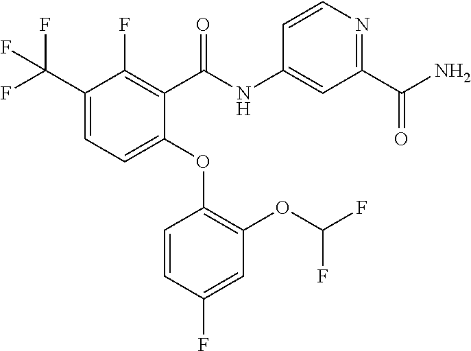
C1(C(F)(F)F)=CC=C(OC2=C(OC(F)F)C=C(F)C=C2)C(C(NC2=CC(C(N)=O)=NC=C2)=O)=C1F
